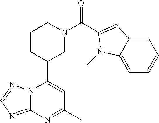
N12C(=NC=N1)N=C(C)C=C2C1CN(C(=O)C2=CC3=CC=CC=C3N2C)CCC1
